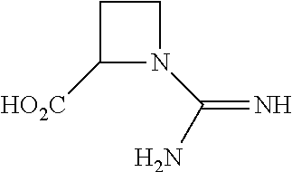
C1([HO2C])N(C(N)=N)CC1
